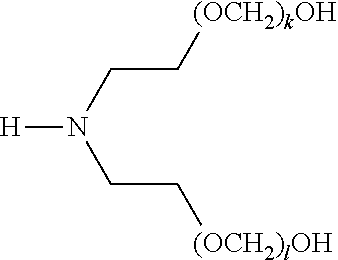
[H]N(CC[(OCH2)lOH])CC[(OCH2)kOH]
